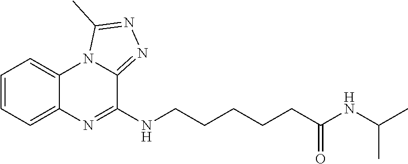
C1=CC=C2C(=C1)N1C(=NN=C1C)C(NCCCCCC(NC(C)C)=O)=N2
